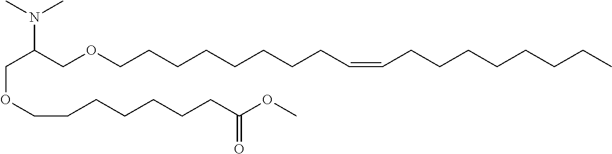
C(C(COCCCCCCCCC=CCCCCCCCC)N(C)C)OCCCCCCCC(OC)=O
